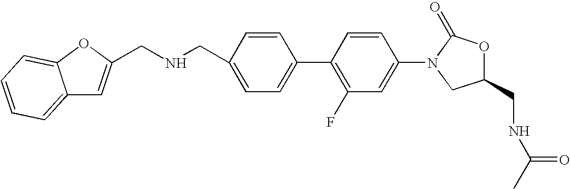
C1=C(CNCC2=CC3=CC=CC=C3O2)C=CC(C2=C(F)C=C(N3CC(CNC(C)=O)OC3=O)C=C2)=C1
